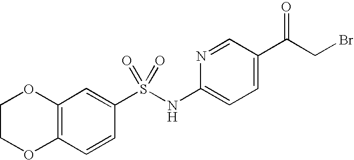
C1COC2=C(O1)C=C(S(NC1=CC=C(C(CBr)=O)C=N1)(=O)=O)C=C2
